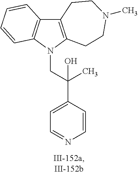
C12=C(N(CC(C3=CC=NC=C3)(O)C)C3=C1C=CC=C3)CCN(C)CC2
